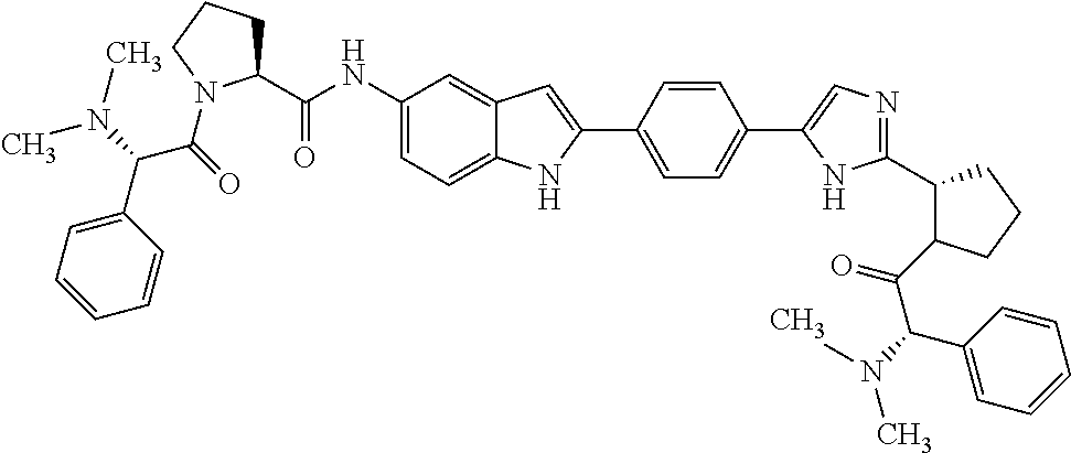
C1(NC(C2CCCN2C(=O)C(N(C)C)C2=CC=CC=C2)=O)=CC=C2C(=C1)C=C(C1=CC=C(C3=CN=C(C4C(C(C(C5=CC=CC=C5)N(C)C)=O)CCC4)N3)C=C1)N2
